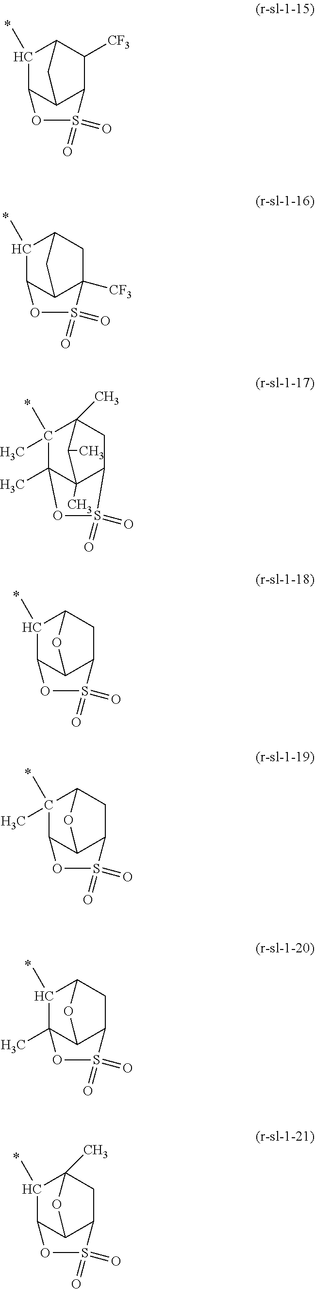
C1(C)C2C3C(C([CF3])C1C3)S(=O)(=O)O2.C1(C)C2C3C([CF3])(CC1C3)S(=O)(=O)O2.CC12C3(C)C(C)(C)C(C)(CC1S(=O)(=O)O3)C2C.C1(C)C2C3C(CC1O3)S(=O)(=O)O2.C1(C)(C)C2C3C(CC1O3)S(=O)(=O)O2.C1(C)C2(C)C3C(CC1O3)S(=O)(=O)O2.C1(C)C2C3C(CC1(C)O3)S(=O)(=O)O2
